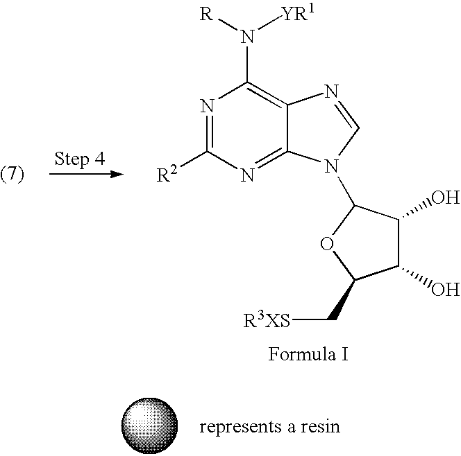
N1=C([R2])N=C2C(=C1N([R])[YR1])N=CN2C1C(O)C(O)C(C[R3XS])O1
